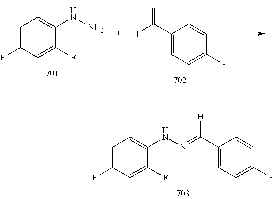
C1=CC(C(=NNC2=CC=C(F)C=C2F)[H])=CC=C1F.C1=C(F)C=C(F)C(NN)=C1.C1=CC(C([H])=O)=CC=C1F
